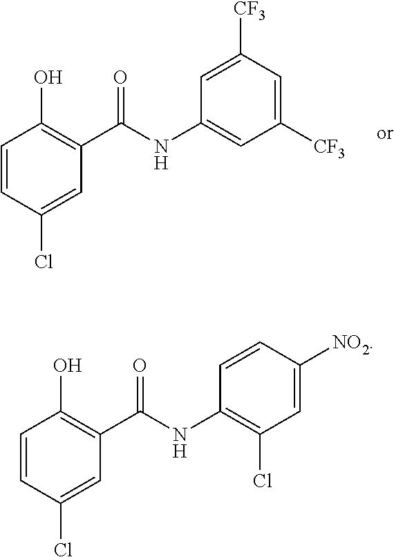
C1=CC(Cl)=CC(C(NC2=CC([CF3])=CC([CF3])=C2)=O)=C1O.C1=CC(Cl)=CC(C(NC2=C(Cl)C=C([NO2])C=C2)=O)=C1O
